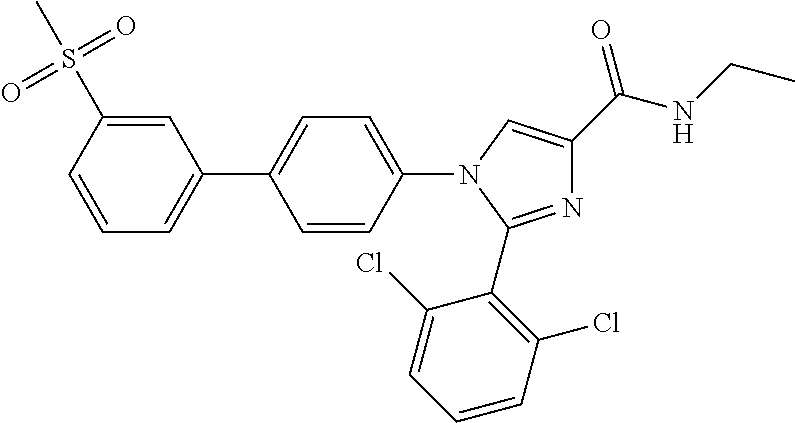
C1(C2=CC=CC(S(C)(=O)=O)=C2)=CC=C(N2C(C3=C(Cl)C=CC=C3Cl)=NC(C(NCC)=O)=C2)C=C1
